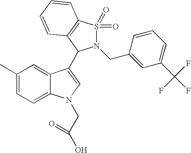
C1(C)=CC=C2C(=C1)C(C1N(CC3=CC(C(F)(F)F)=CC=C3)S(=O)(=O)C3=C1C=CC=C3)=CN2CC(O)=O
